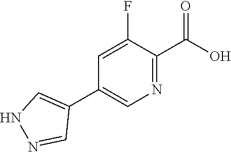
OC(=O)C1=NC=C(C2=CNN=C2)C=C1F
